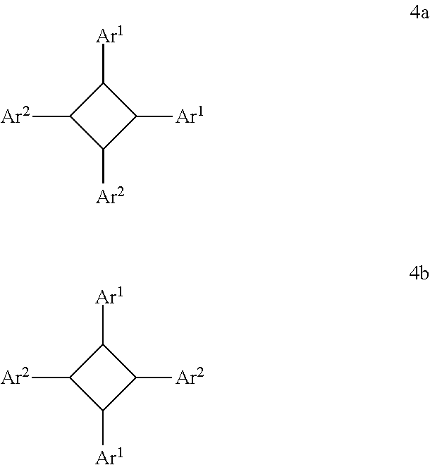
C1([Ar1])C([Ar2])C([Ar2])C1[Ar1].C1([Ar1])C([Ar2])C([Ar1])C1[Ar2]
